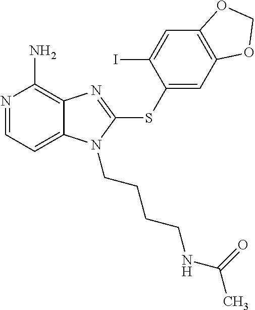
N1=CC=C2C(=C1N)N=C(SC1=CC3=C(C=C1I)OCO3)N2CCCCNC(C)=O
